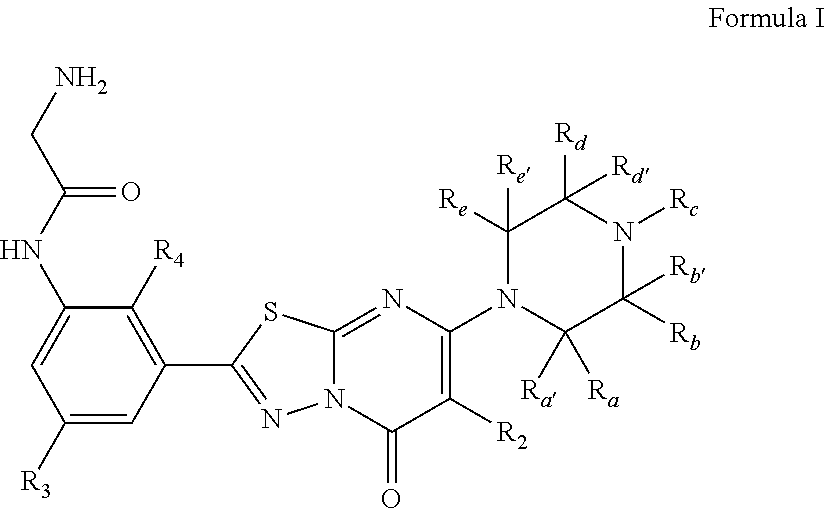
C1([R3])=CC(C2=NN3C(=NC(N4C([Ra])([Ra])C([Rb])([Rb])N([Rc])C([Rd])([Rd])C4([Re])[Re])=C([R2])C3=O)S2)=C([R4])C(NC(CN)=O)=C1
